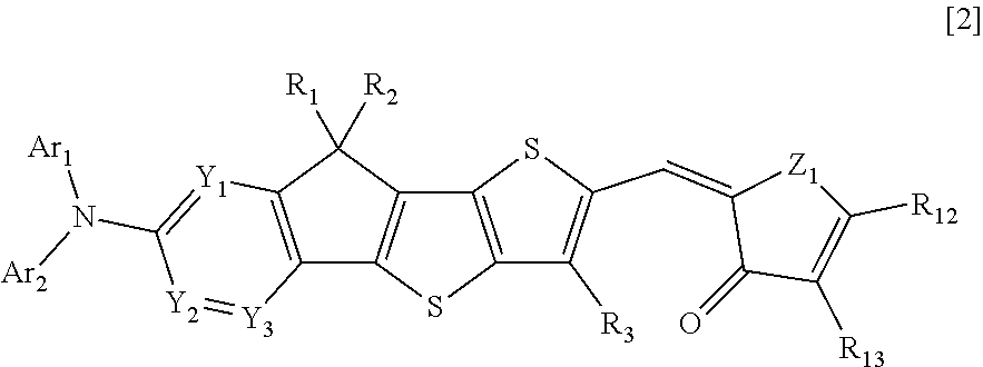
C12=C(C([R1])([R2])C3=C1SC1=C3SC(C=C3C(=O)C([R13])=C([R12])[Z1]3)=C1[R3])[Y1]=C(N([Ar2])[Ar1])[Y2]=[Y3]2
